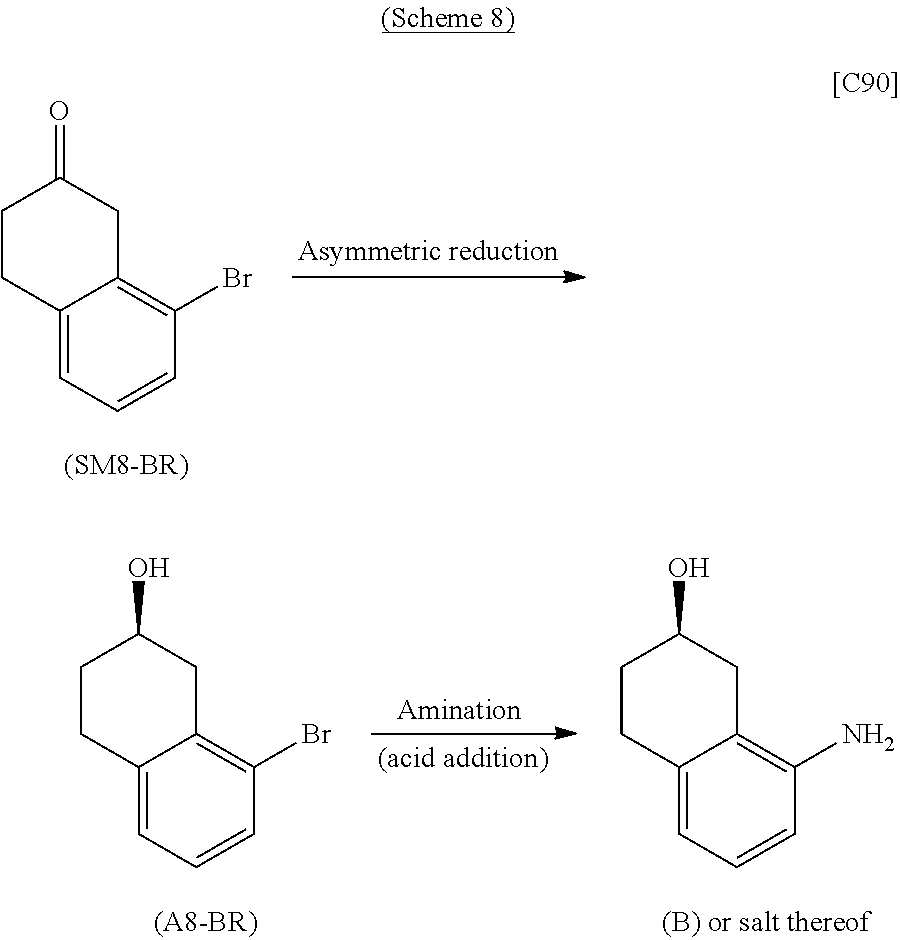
C1CC2=CC=CC(Br)=C2CC1=O.C1CC2=CC=CC(Br)=C2CC1O.C1CC2=CC=CC(N)=C2CC1O
